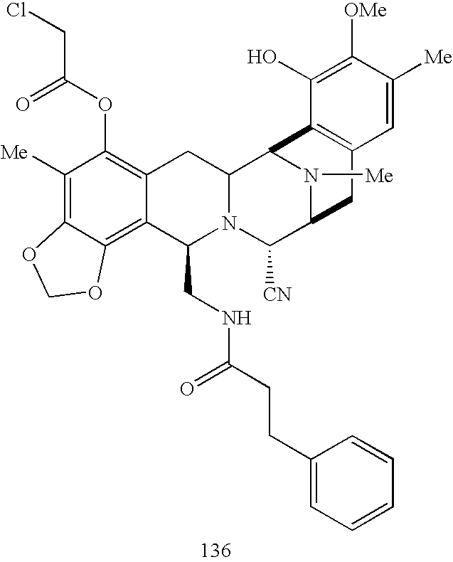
C1([Me])=C2C(=C3C(=C1OC(CCl)=O)CC1N(C3CNC(CCC3=CC=CC=C3)=O)C([CN])C3N([Me])C1C1=C(C3)C=C([Me])C([OMe])=C1O)OCO2
